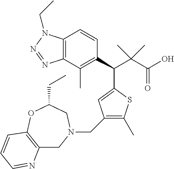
C1(C(C(C(O)=O)(C)C)C2=CC(CN3CC4=C(OC(CC)C3)C=CC=N4)=C(C)S2)=C(C)C2=C(C=C1)N(CC)N=N2
